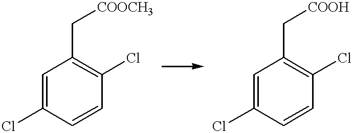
C1=C(Cl)C=CC(Cl)=C1C[COOCH3].C1=C(Cl)C=CC(Cl)=C1C[COOH]
